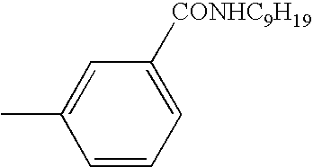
C1=CC=C([CONHC9H19])C=C1C
